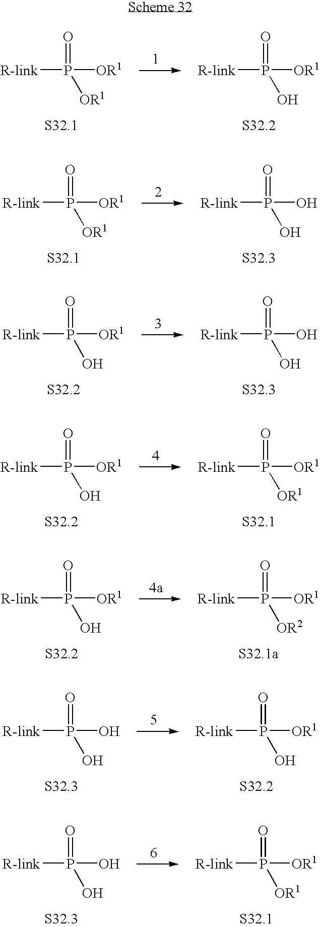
[R-link]P([OR1])([OR1])=O.[R-link]P([OR1])(O)=O.[R-link]P([OR1])([OR1])=O.[R-link]P(O)(O)=O.[R-link]P(O)(O)=O.[R-link]P([OR1])(O)=O.[R-link]P([OR1])(O)=O.[R-link]P([OR1])([OR1])=O.[R-link]P([OR1])(O)=O.[R-link]P([OR1])([OR2])=O.[R-link]P(O)(O)=O.[R-link]P([OR1])(O)=O.[R-link]P(O)(O)=O.[R-link]P([OR1])([OR1])=O
